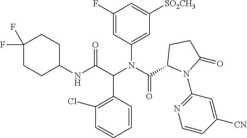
C1=CC(C(C(NC2CCC(F)(F)CC2)=O)N(C(=O)C2N(C3=NC=CC([CN])=C3)C(=O)CC2)C2=CC([SO2CH3])=CC(F)=C2)=C(Cl)C=C1
